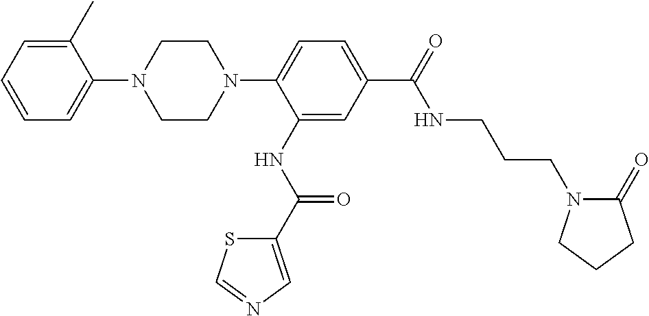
C1CN(C2=CC=C(C(=O)NCCCN3C(=O)CCC3)C=C2NC(C2=CN=CS2)=O)CCN1C1=CC=CC=C1C
